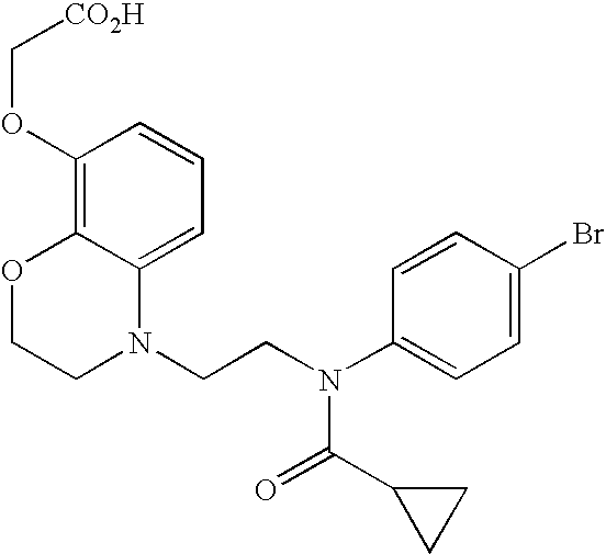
C1=C2C(=C(OC[CO2H])C=C1)OCCN2CCN(C1=CC=C(Br)C=C1)C(=O)C1CC1
